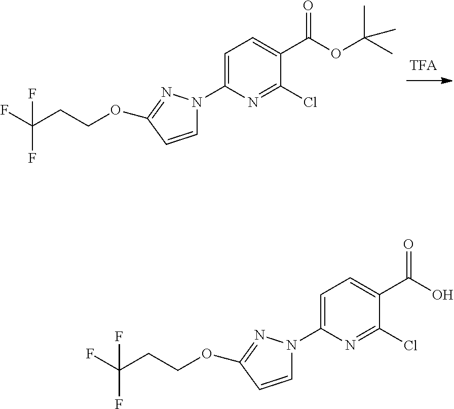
FC(CCOC1=NN(C2=CC=C(C(OC(C)(C)C)=O)C(Cl)=N2)C=C1)(F)F.FC(CCOC1=NN(C2=CC=C(C(O)=O)C(Cl)=N2)C=C1)(F)F
